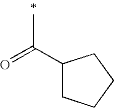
O=C(C1CCCC1)C
